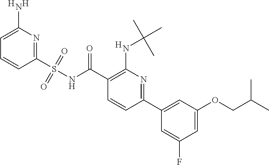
[H].N1=C(S(NC(C2=C(NC(C)(C)C)N=C(C3=CC(OCC(C)C)=CC(F)=C3)C=C2)=O)(=O)=O)C=CC=C1N.[H].[H]
